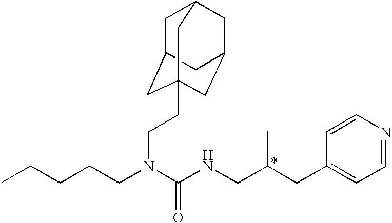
C(CCN(C(NCC(CC1=CC=NC=C1)C)=O)CCC12CC3CC(CC(C1)C3)C2)CC
